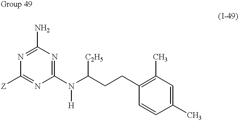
C1(N)=NC([Z])=NC(N(C(CCC2=C(C)C=C(C)C=C2)[C2H5])[H])=N1
